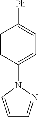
C1=CC(N2C=CC=N2)=CC=C1[Ph]
